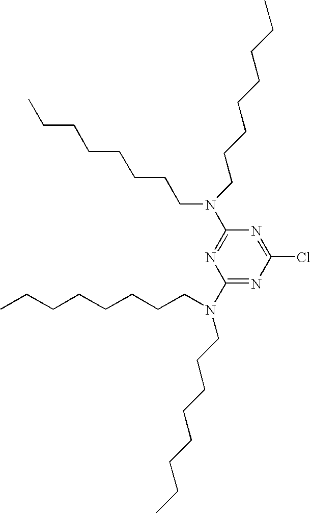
C1(N(CCCCCCCC)CCCCCCCC)=NC(Cl)=NC(N(CCCCCCCC)CCCCCCCC)=N1
